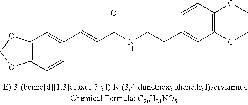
C12=C(C=CC(C=CC(NCCC3=CC(OC)=C(OC)C=C3)=O)=C1)OCO2
